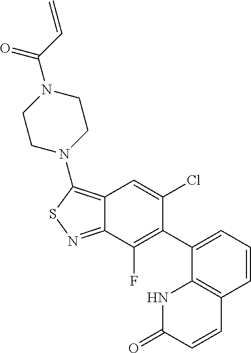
C12=C(N3CCN(C(C=C)=O)CC3)SN=C1C(F)=C(C1=CC=CC3=C1NC(=O)C=C3)C(Cl)=C2
